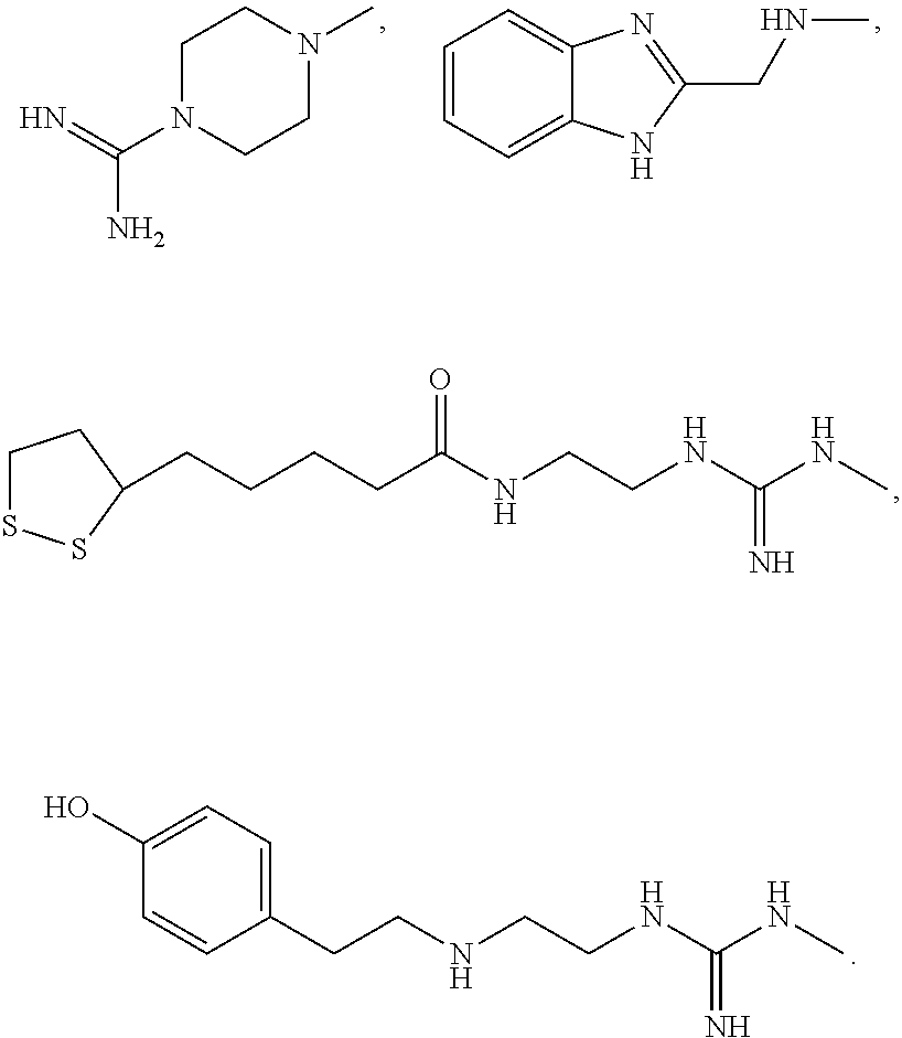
C1SSC(CCCCC(NCCNC(NC)=N)=O)C1.C1(O)=CC=C(CCNCCNC(NC)=N)C=C1.C1=CC=C2C(=C1)N=C(CNC)N2.C1N(C(N)=N)CCN(C)C1
